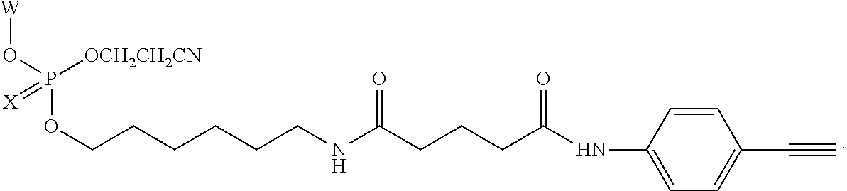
[W]OP(OCCCCCCNC(CCCC(NC1=CC=C(C#C)C=C1)=O)=O)([OCH2CH2CN])=[X]
